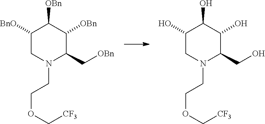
C1([BnO])CN(CCOC[CF3])C(C[OBn])C([OBn])C1[OBn].C1(O)CN(CCOC[CF3])C(CO)C(O)C1O
